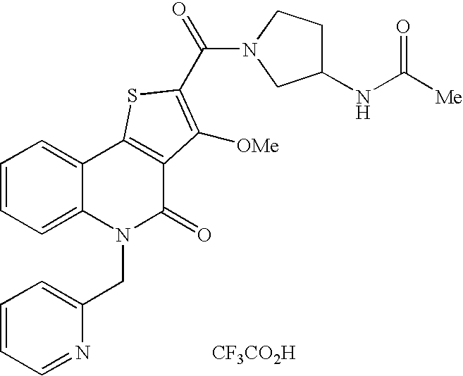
N1(C(=O)C2=C([OMe])C3=C(C4=CC=CC=C4N(CC4=CC=CC=N4)C3=O)S2)CC(NC([Me])=O)CC1.[CF3CO2H]
